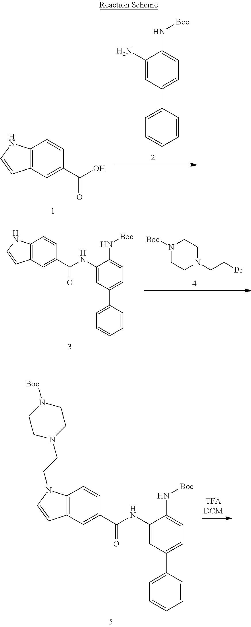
C1(N)=CC(C2=CC=CC=C2)=CC=C1N[Boc].C12=C(C=C(C(O)=O)C=C1)C=CN2.C12=C(C=C(C(NC3=CC(C4=CC=CC=C4)=CC=C3N[Boc])=O)C=C1)C=CN2CCN1CCN([Boc])CC1.N1([Boc])CCN(CCBr)CC1.C12=C(C=C(C(NC3=CC(C4=CC=CC=C4)=CC=C3N[Boc])=O)C=C1)C=CN2
